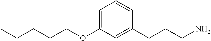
C1=C(OCCCCC)C=C(CCCN)C=C1
